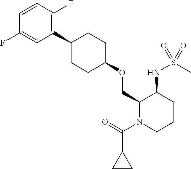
C1=CC(F)=C(C2CCC(OCC3N(C(=O)C4CC4)CCCC3NS(=O)(C)=O)CC2)C=C1F
